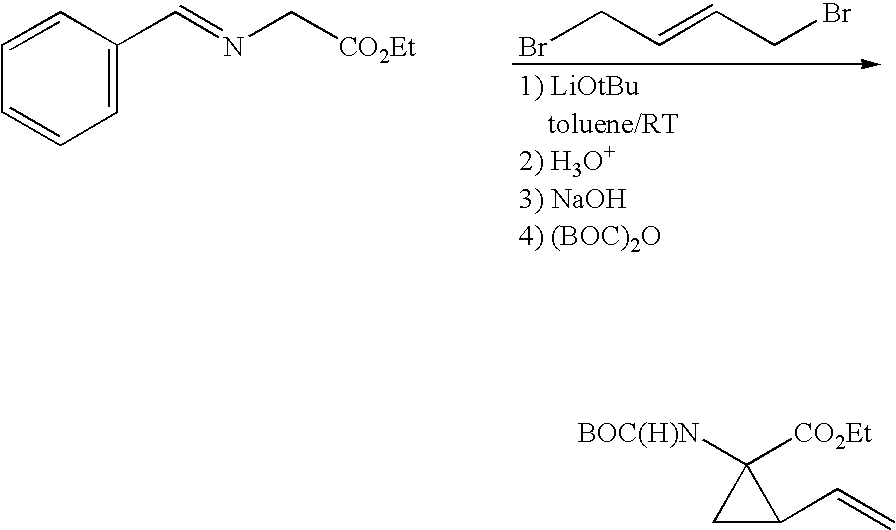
BrCC=CCBr.C1=CC(C=NC[CO2Et])=CC=C1.C1C(C=C)C1([CO2Et])[BOC(H)N]
